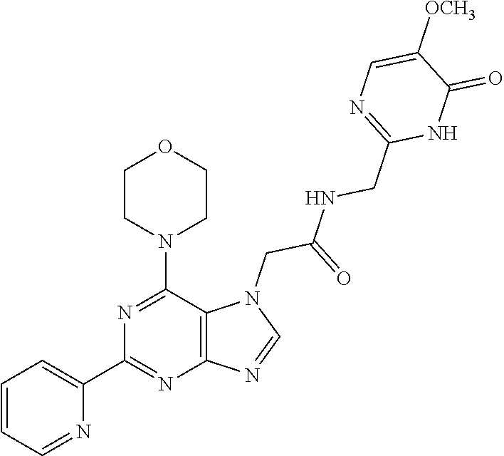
C1=CC=NC(C2=NC3=C(C(N4CCOCC4)=N2)N(CC(=O)NCC2=NC=C([OCH3])C(=O)N2)C=N3)=C1
